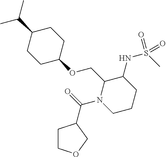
CC(C)C1CCC(OCC2N(C(=O)C3CCOC3)CCCC2NS(C)(=O)=O)CC1
